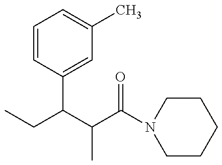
CCC(C(C(N1CCCCC1)=O)C)C1=CC(C)=CC=C1
